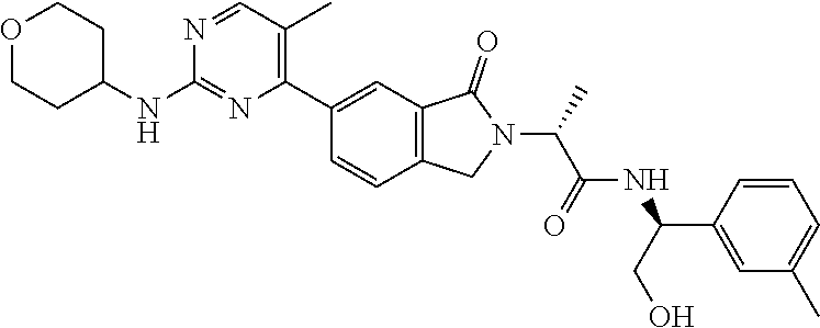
O1CCC(NC2=NC(C3=CC4=C(C=C3)CN(C(C)C(=O)NC(CO)C3=CC(C)=CC=C3)C4=O)=C(C)C=N2)CC1
